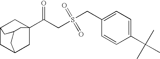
C12CC3CC(C(CS(CC4=CC=C(C(C)(C)C)C=C4)(=O)=O)=O)(C1)CC(C2)C3
